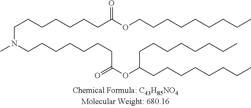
C(CCCCCCC(OCCCCCCCCC)=O)N(C)CCCCCCCC(OC(CCCCCCCC)CCCCCCCC)=O
